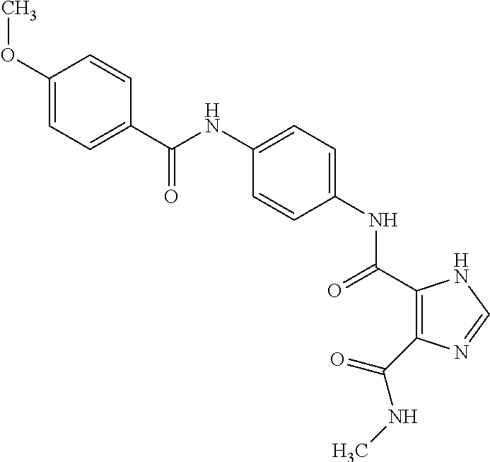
C1(OC)=CC=C(C(NC2=CC=C(NC(C3=C(C(=O)NC)N=CN3)=O)C=C2)=O)C=C1
